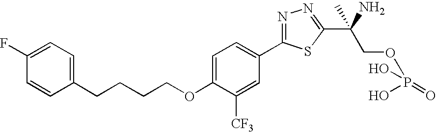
C1=C(OCCCCC2=CC=C(F)C=C2)C([CF3])=CC(C2=NN=C(C(N)(C)COP(O)(O)=O)S2)=C1
